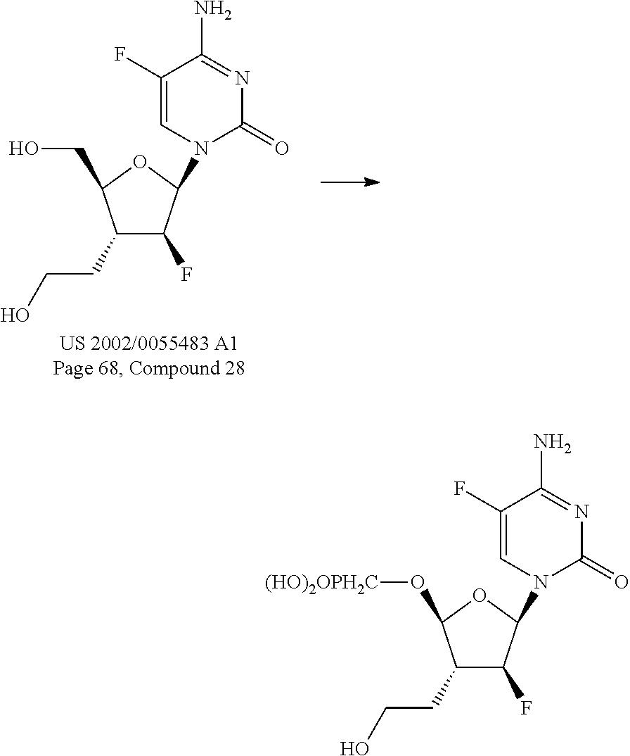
C1(CCO)C(F)C(N2C(=O)N=C(N)C(F)=C2)OC1CO.C1(CCO)C(F)C(N2C(=O)N=C(N)C(F)=C2)OC1O[(HO)2OPH2C]
